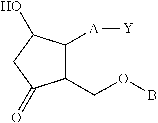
C1C(=O)C(COB)C([A][Y])C1O
